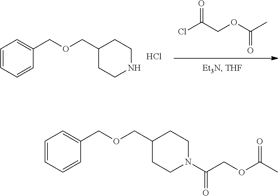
C1=CC=CC(COCC2CCN(C(COC(=O)C)=O)CC2)=C1.ClC(COC(C)=O)=O.C1=CC=CC(COCC2CCNCC2)=C1.Cl
